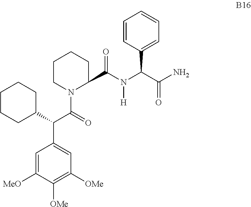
C1=C([MeO])C([OMe])=C([OMe])C=C1C(C1CCCCC1)C(=O)N1C(C(N(C(C(=O)N)C2=CC=CC=C2)[H])=O)CCCC1
